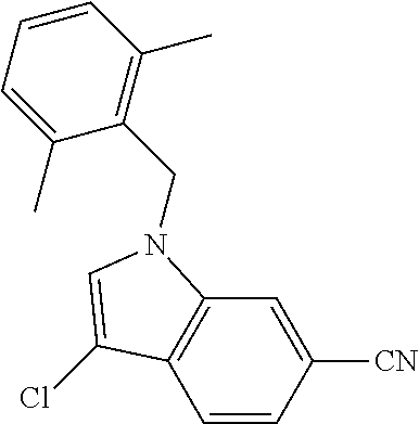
C1=CC([CN])=CC2=C1C(Cl)=CN2CC1=C(C)C=CC=C1C
